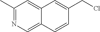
C12=CC(C)=NC=C1C=CC(CCl)=C2
